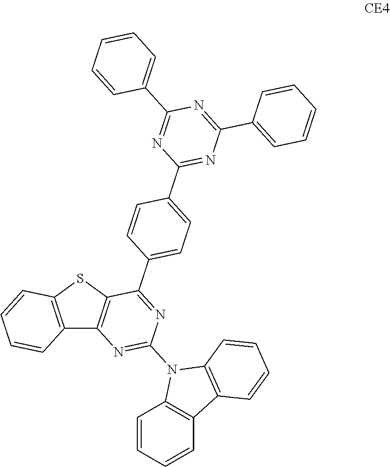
C12=C(SC3=C1N=C(N1C4=C(C5=C1C=CC=C5)C=CC=C4)N=C3C1=CC=C(C3=NC(C4=CC=CC=C4)=NC(C4=CC=CC=C4)=N3)C=C1)C=CC=C2
